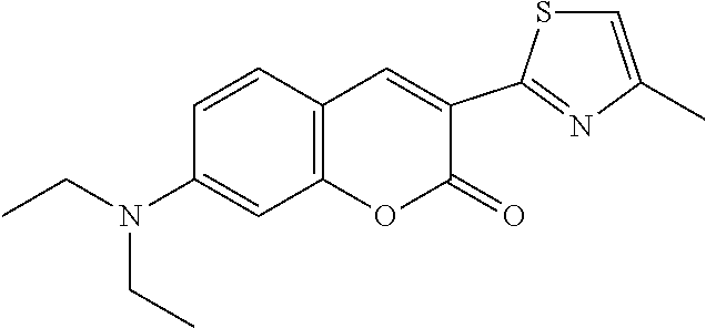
CCN(C1=CC2=C(C=C1)C=C(C1=NC(C)=CS1)C(=O)O2)CC
